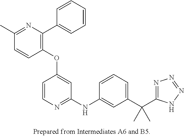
C1(OC2=CC(NC3=CC(C(C4=NN=NN4)(C)C)=CC=C3)=NC=C2)=C(C2=CC=CC=C2)N=C(C)C=C1
